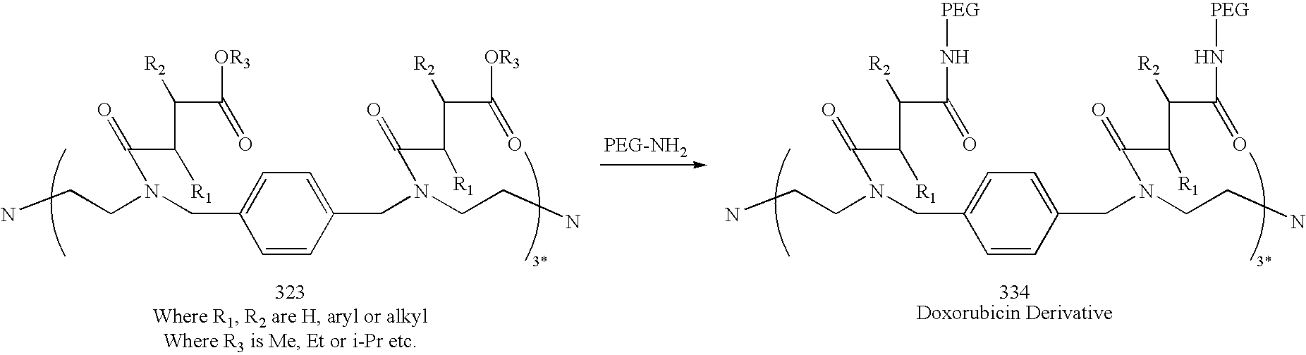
C1=C(CN(CCN)C(=O)C(C(C([OR3])=O)[R2])[R1])C=CC(CN(CCN)C(=O)C(C(C([OR3])=O)[R2])[R1])=C1.C1=C(CN(CCN)C(=O)C(C(C(N[PEG])=O)[R2])[R1])C=CC(CN(CCN)C(=O)C(C(C(N[PEG])=O)[R2])[R1])=C1
